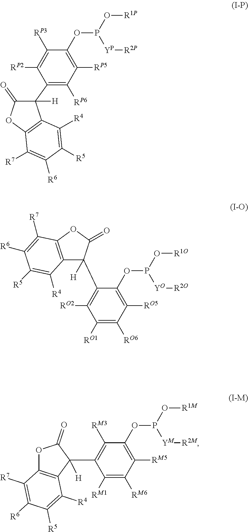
C1(C2=C([RP6])C([RP5])=C(OP(O[R1P])[YP][R2P])C([RP3])=C2[RP2])([H])C(=O)OC2=C1C([R4])=C([R5])C([R6])=C2[R7].O1C2=C(C(C3=C([RM3])C(OP(O[R1M])[YM][R2M])=C([RM5])C([RM6])=C3[RM1])([H])C1=O)C([R4])=C([R5])C([R6])=C2[R7].C1(C2([H])C3=C(OC2=O)C([R7])=C([R6])C([R5])=C3[R4])=C([RO2])C([RO1])=C([RO6])C([RO5])=C1OP(O[R1O])[YO][R2O]
